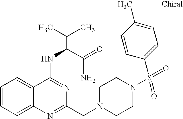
C1=CC=C2C(=C1)C(NC(C(N)=O)C(C)C)=NC(CN1CCN(S(=O)(=O)C3=CC=C(C)C=C3)CC1)=N2
